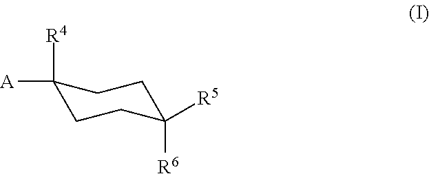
C1([R4])([A])CCC([R6])([R5])CC1
